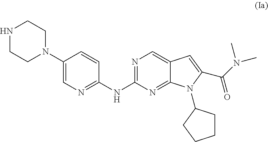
C1(N2CCNCC2)=CN=C(NC2=NC=C3C(=N2)N(C2CCCC2)C(C(N(C)C)=O)=C3)C=C1
